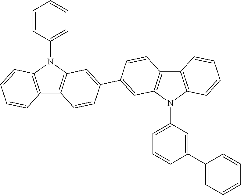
C12=C(N(C3=CC=CC=C3)C3=C1C=CC(C1=CC4=C(C=C1)C1=C(N4C4=CC=CC(C5=CC=CC=C5)=C4)C=CC=C1)=C3)C=CC=C2
